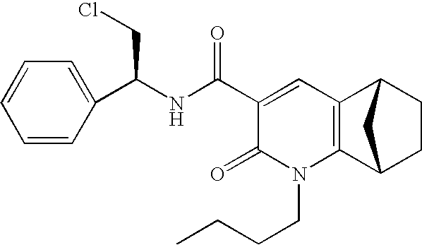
C1=CC(C(NC(C2=CC3=C(N(CCCC)C2=O)C2CCC3C2)=O)CCl)=CC=C1
